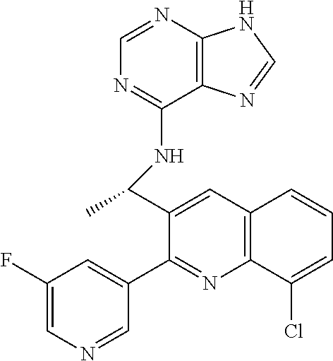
C1=NC2=C(C(NC(C3=CC4=C(N=C3C3=CC(F)=CN=C3)C(Cl)=CC=C4)C)=N1)N=CN2
